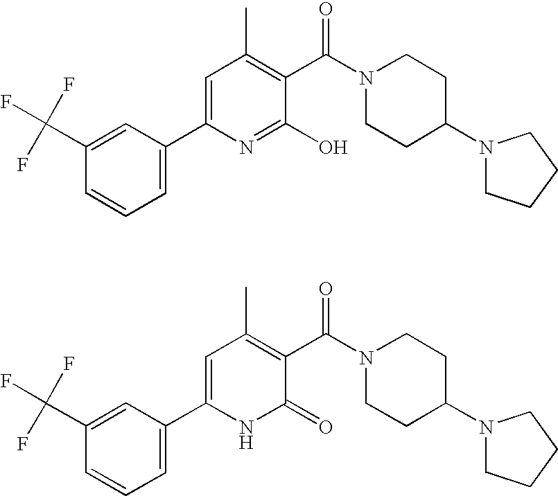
C1(C(F)(F)F)=CC(C2=CC(C)=C(C(N3CCC(N4CCCC4)CC3)=O)C(O)=N2)=CC=C1.C1(C(F)(F)F)=CC(C2=CC(C)=C(C(N3CCC(N4CCCC4)CC3)=O)C(=O)N2)=CC=C1
